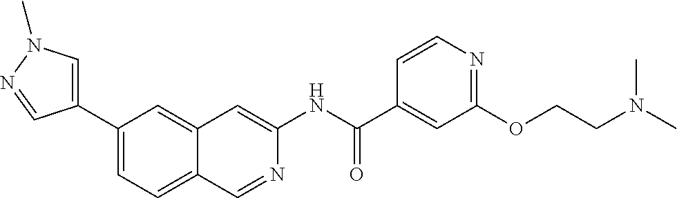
C1(C(=O)NC2=CC3=CC(C4=CN(C)N=C4)=CC=C3C=N2)=CC(OCCN(C)C)=NC=C1
